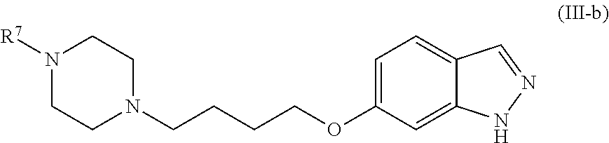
[R7]N1CCN(CCCCOC2=CC=C3C(=C2)NN=C3)CC1
